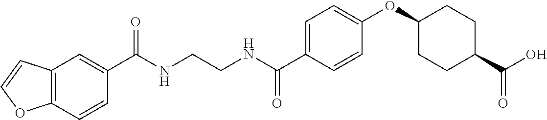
C12=C(C=C(C(NCCNC(C3=CC=C(OC4CCC(C(O)=O)CC4)C=C3)=O)=O)C=C1)C=CO2
